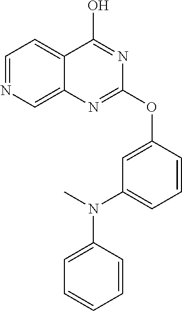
C1=NC=C2C(=C1)C(O)=NC(OC1=CC(N(C)C3=CC=CC=C3)=CC=C1)=N2
